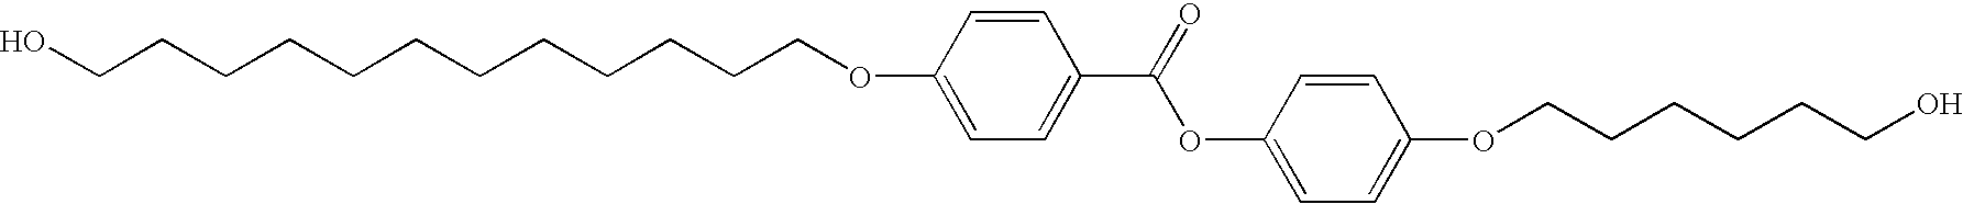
OCCCCCCCCCCCCOC1=CC=C(C(=O)OC2=CC=C(OCCCCCCO)C=C2)C=C1
